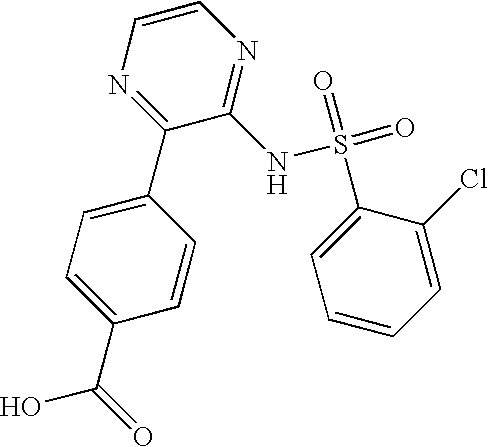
C1=CC=C(Cl)C(S(=O)(NC2=NC=CN=C2C2=CC=C(C(O)=O)C=C2)=O)=C1
